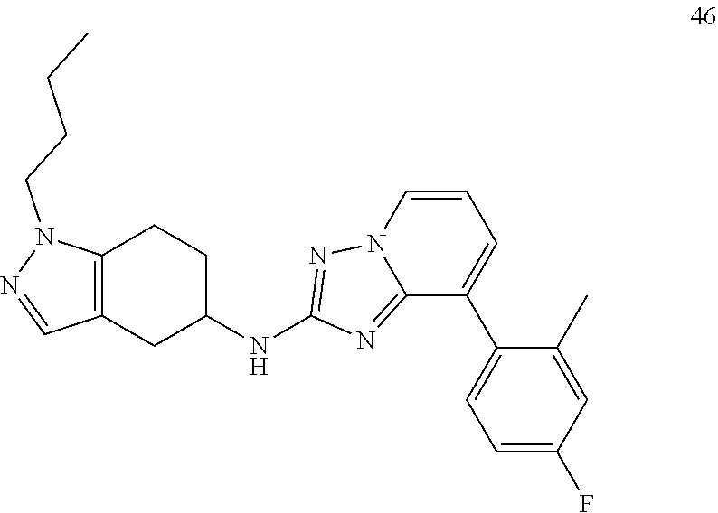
C12=NC(NC3CCC4=C(C=NN4CCCC)C3)=NN1C=CC=C2C1=CC=C(F)C=C1C
